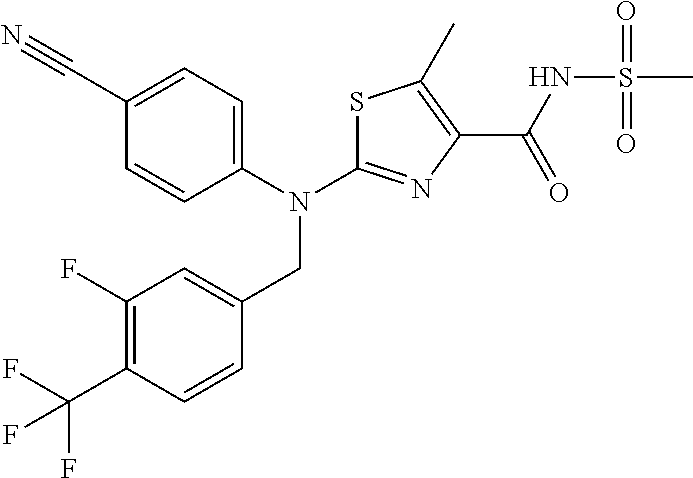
C1(F)=C(C(F)(F)F)C=CC(CN(C2=NC(C(NS(C)(=O)=O)=O)=C(C)S2)C2=CC=C(C#N)C=C2)=C1
